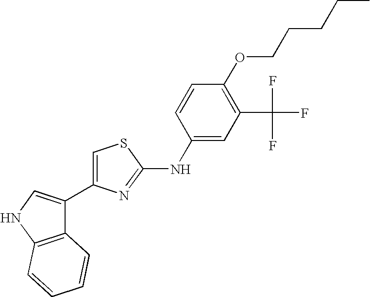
C1(C2=CSC(NC3=CC(C(F)(F)F)=C(OCCCCC)C=C3)=N2)=CNC2=C1C=CC=C2
